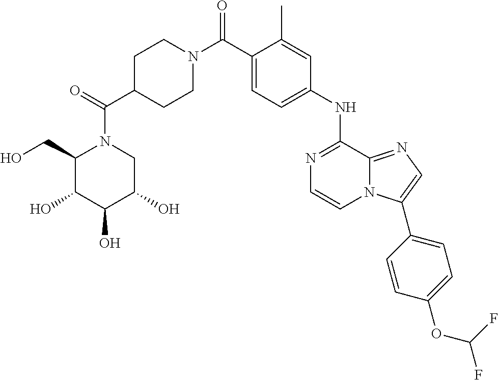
C1(C)=CC(NC2=NC=CN3C2=NC=C3C2=CC=C(OC(F)F)C=C2)=CC=C1C(N1CCC(C(=O)N2C(CO)C(O)C(O)C(O)C2)CC1)=O
